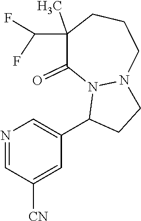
N1=CC([CN])=CC(C2CCN3N2C(=O)C(C)(C(F)F)CCC3)=C1
